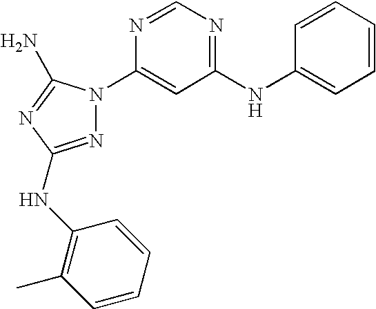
N1=C(NC2=C(C)C=CC=C2)N=C(N)N1C1=CC(NC2=CC=CC=C2)=NC=N1
